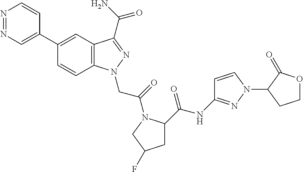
N1=NC=C(C2=CC3=C(C=C2)N(CC(=O)N2C(C(NC4=NN(C5C(=O)OCC5)C=C4)=O)CC(F)C2)N=C3C(N)=O)C=C1
